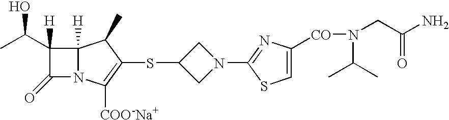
C12([H])N(C([COO-Na+])=C(SC3CN(C4=NC([CO]N(CC(N)=O)C(C)C)=CS4)C3)C1C)C(=O)C2(C(C)O)[H]
